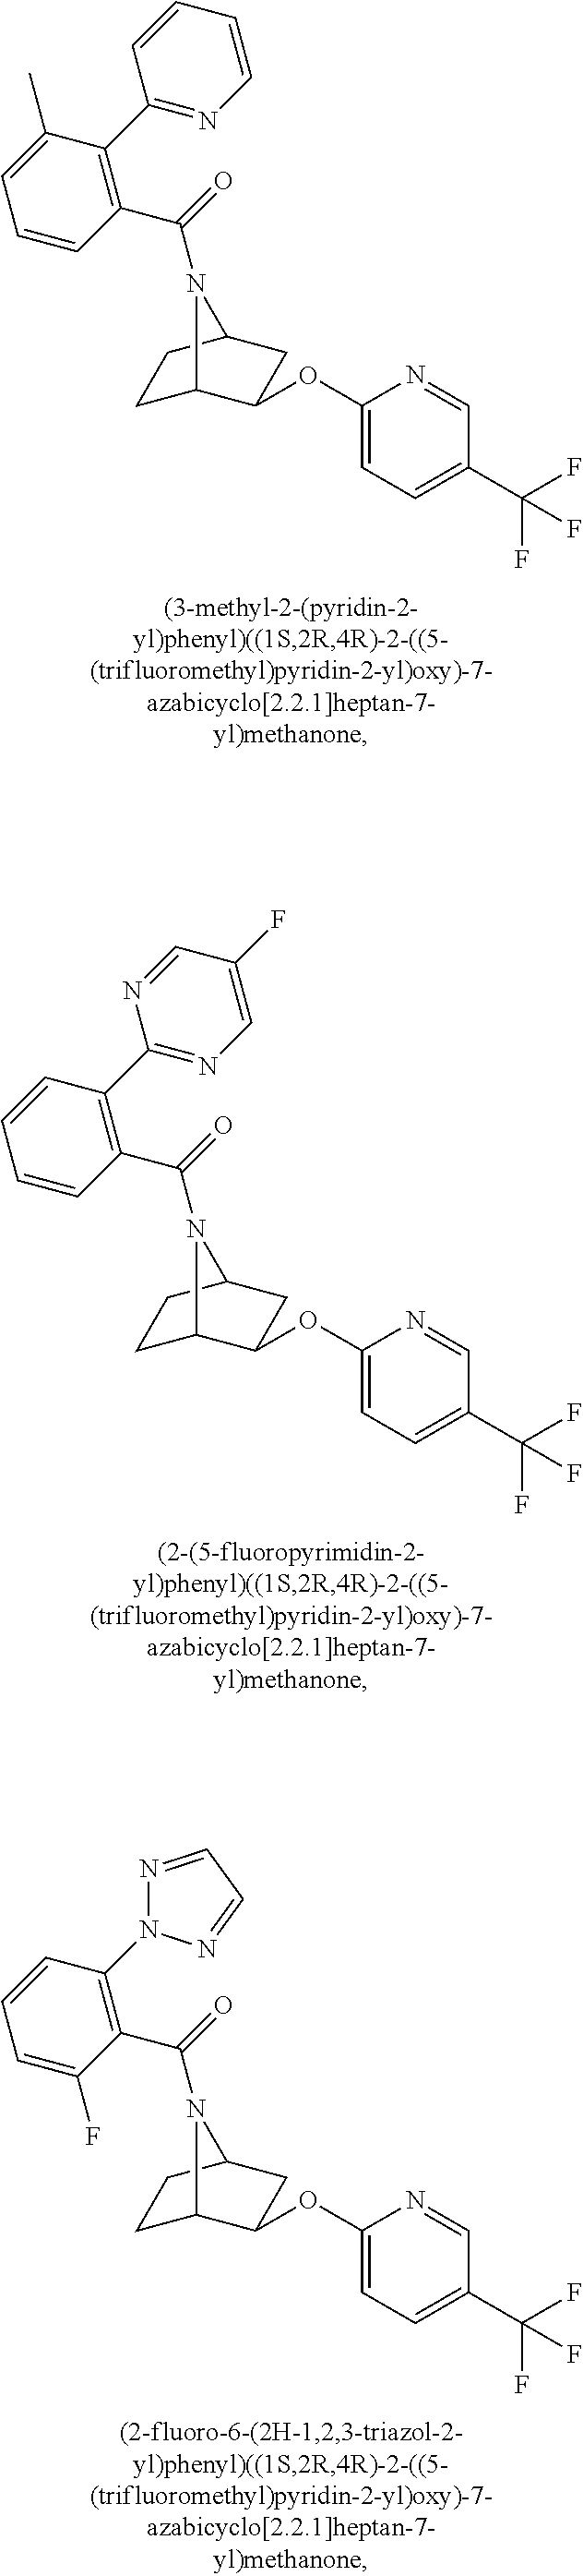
C(=O)(N1C2CCC1CC2OC1=CC=C(C(F)(F)F)C=N1)C1=C(C2=NC=CC=C2)C(C)=CC=C1.C(=O)(N1C2CCC1CC2OC1=CC=C(C(F)(F)F)C=N1)C1=C(C2=NC=C(F)C=N2)C=CC=C1.C(=O)(N1C2CCC1CC2OC1=CC=C(C(F)(F)F)C=N1)C1=C(N2N=CC=N2)C=CC=C1F
